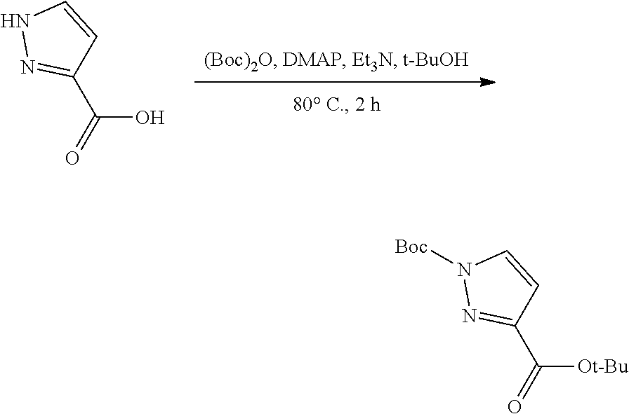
N1N=C(C(=O)O)C=C1.N1([Boc])N=C(C(=O)[Ot-Bu])C=C1
